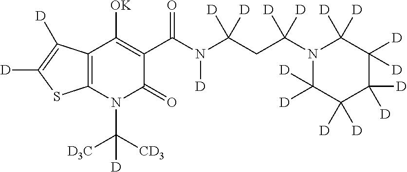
C12=C(N(C([CD3])([D3C])[D])C(=O)C(C(N(C(CC(N3C([D])([D])C([D])([D])C([D])([D])C([D])([D])C3([D])[D])([D])[D])([D])[D])[D])=O)=C1[OK])SC([D])=C2[D]
